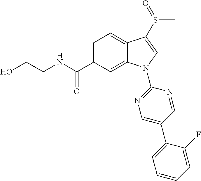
C(C1=CC=C2C(=C1)N(C1=NC=C(C3=CC=CC=C3F)C=N1)C=C2S(=O)C)(=O)NCCO
